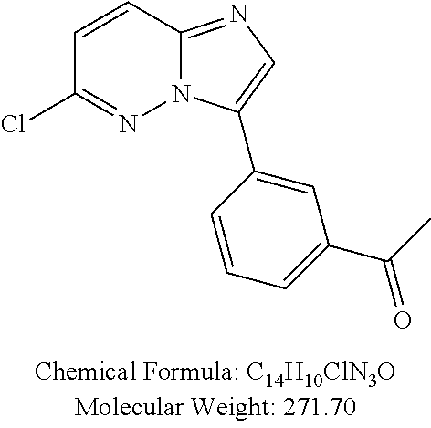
C1=CC(C2=CN=C3N2N=C(Cl)C=C3)=CC(C(C)=O)=C1
